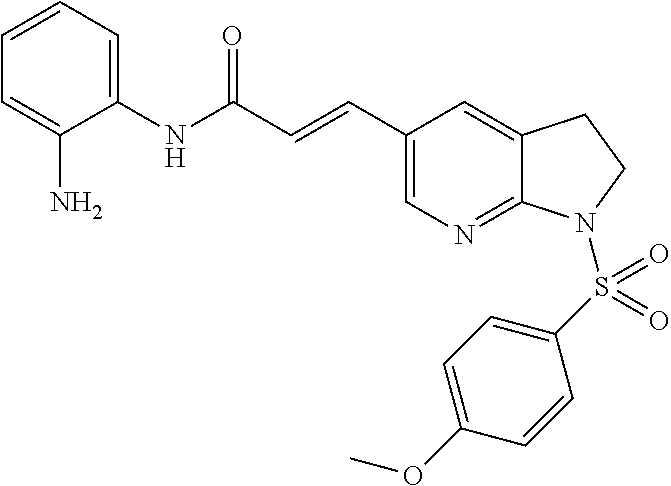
C1(NC(C=CC2=CN=C3C(=C2)CCN3S(C2=CC=C(OC)C=C2)(=O)=O)=O)=CC=CC=C1N
